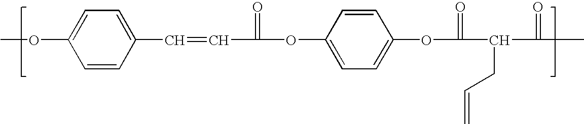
COC1=CC=C(C=CC(OC2=CC=C(OC(C(C(C)=O)CC=C)=O)C=C2)=O)C=C1
